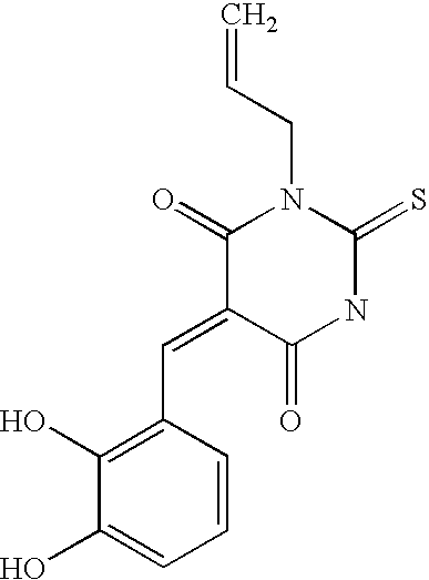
C(=C1C(=O)N(CC=C)C(=S)NC1=O)C1=C(O)C(O)=CC=C1
